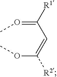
C(=CC(=OC)[R1])(OC)[R2]
